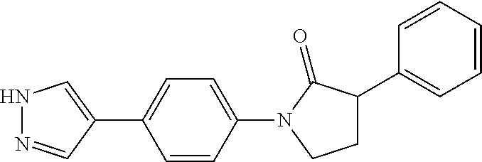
N1N=CC(C2=CC=C(N3C(=O)C(C4=CC=CC=C4)CC3)C=C2)=C1
